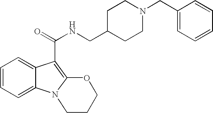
C1=CC=C2C(=C1)C(C(=O)NCC1CCN(CC3=CC=CC=C3)CC1)=C1N2CCCO1
